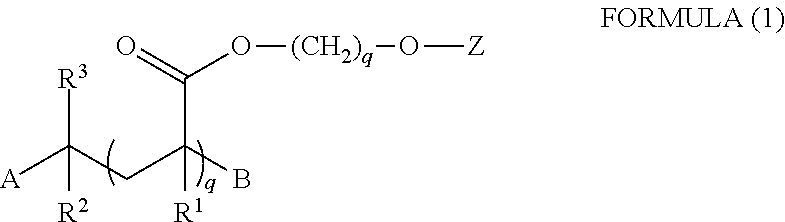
[A]C(CC(B)([R1])C(=O)O[(CH2)q]O[Z])([R2])[R3]
